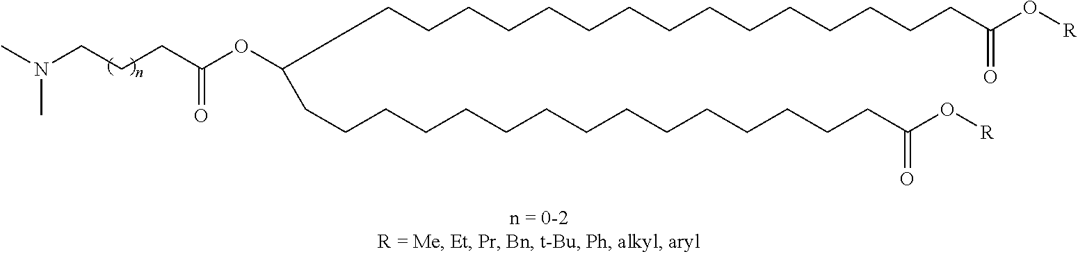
CN(CCCC(OC(CCCCCCCCCCCCCCCC(O[R])=O)CCCCCCCCCCCCCCCC(O[R])=O)=O)C
